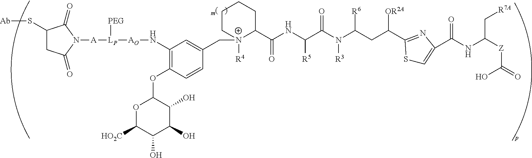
C1(C(NC(C(N(C(CC([OR2A])C2=NC(C(NC([Z]C(=O)O)C[R7A])=O)=CS2)[R6])[R3])=O)[R5])=O)[N+]([R4])(CC2=CC(N[AO][LP]([A]N3C(=O)CC(S[Ab])C3=O)[PEG])=C(OC3OC([HO2C])C(O)C(O)C3O)C=C2)CCCC1
